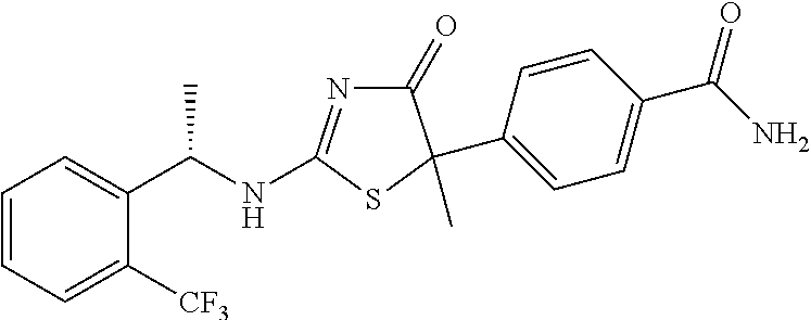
C1=CC=C([CF3])C(C(NC2=NC(=O)C(C3=CC=C(C(N)=O)C=C3)(C)S2)C)=C1
